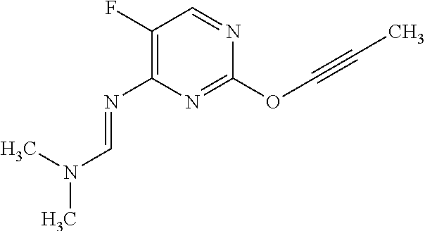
C(OC1=NC(N=CN(C)C)=C(F)C=N1)#CC
